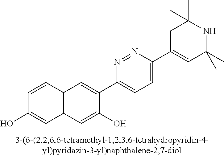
C1=CC2=C(C=C1O)C=C(O)C(C1=CC=C(C3=CC(C)(C)NC(C)(C)C3)N=N1)=C2
